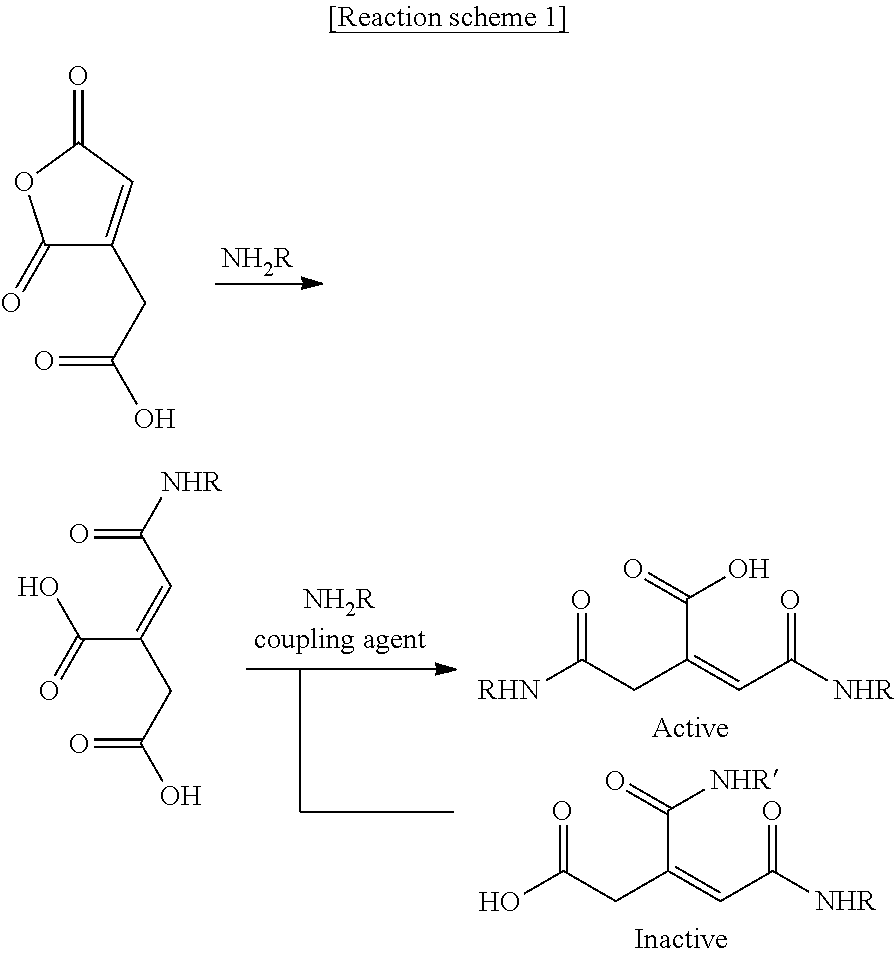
C1(=O)C(CC(O)=O)=CC(=O)O1.[NH2R].[RHN]C(CC(=CC([NHR])=O)C(=O)O)=O.OC(CC(=CC([NHR])=O)C(=O)[NHR])=O.C(=O)(C=C(C(O)=O)CC(O)=O)[NHR]
